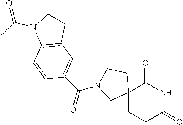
C12(CCC(=O)NC1=O)CCN(C(=O)C1=CC3=C(C=C1)N(C(C)=O)CC3)C2
